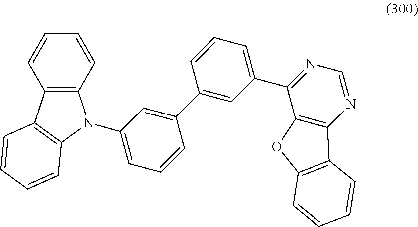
C12=C(N=CN=C1C1=CC=CC(C3=CC(N4C5=C(C=CC=C5)C5=C4C=CC=C5)=CC=C3)=C1)C1=C(O2)C=CC=C1
